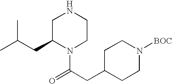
N1CC(CC(C)C)N(C(CC2CCN([BOC])CC2)=O)CC1
